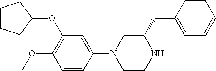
C1CCC(OC2=C(OC)C=CC(N3CCNC(CC4=CC=CC=C4)C3)=C2)C1
